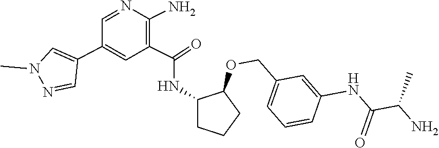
C1(C2=CN(C)N=C2)=CC(C(=O)NC2C(OCC3=CC=CC(NC(C(N)C)=O)=C3)CCC2)=C(N)N=C1
